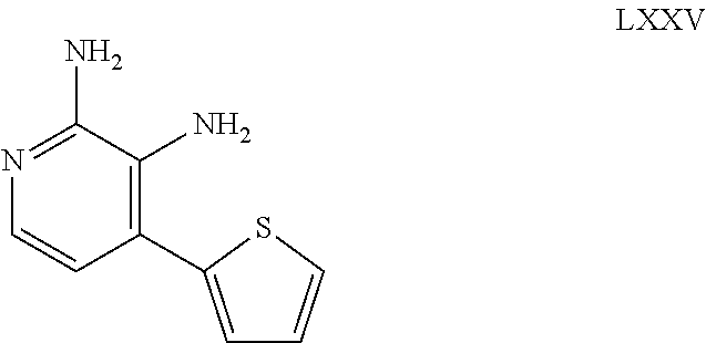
C1(C2=CC=CS2)=C(N)C(N)=NC=C1
